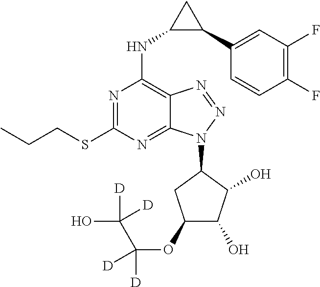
N1=C(SCCC)N=C2C(=C1NC1C(C3=CC(F)=C(F)C=C3)C1)N=NN2C1CC(OC(C(O)([D])[D])([D])[D])C(O)C1O
